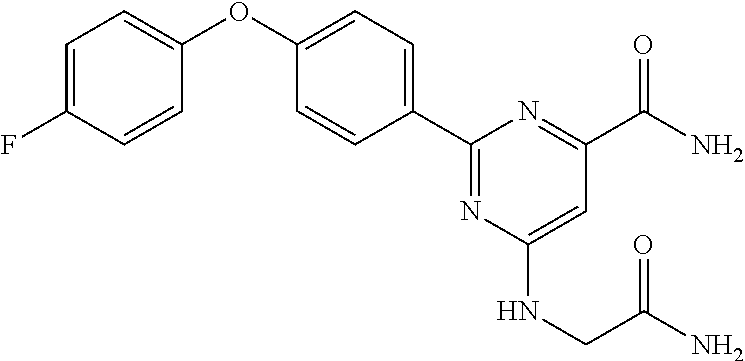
C1=C(F)C=CC(OC2=CC=C(C3=NC(NCC(N)=O)=CC(C(N)=O)=N3)C=C2)=C1
